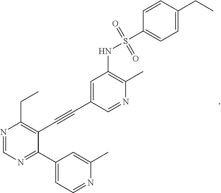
N1=CN=C(C2=CC=NC(C)=C2)C(C#CC2=CC(NS(=O)(=O)C3=CC=C(CC)C=C3)=C(C)N=C2)=C1CC
